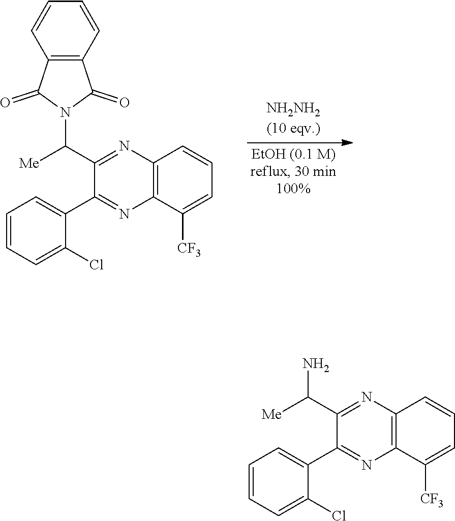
C1(C(N2C(=O)C3=C(C2=O)C=CC=C3)[Me])=NC2=C(N=C1C1=CC=CC=C1Cl)C([CF3])=CC=C2.C1(C(N)[Me])=NC2=C(N=C1C1=CC=CC=C1Cl)C([CF3])=CC=C2
